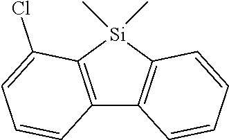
C12=C([Si](C)(C)C3=C1C=CC=C3)C(Cl)=CC=C2
